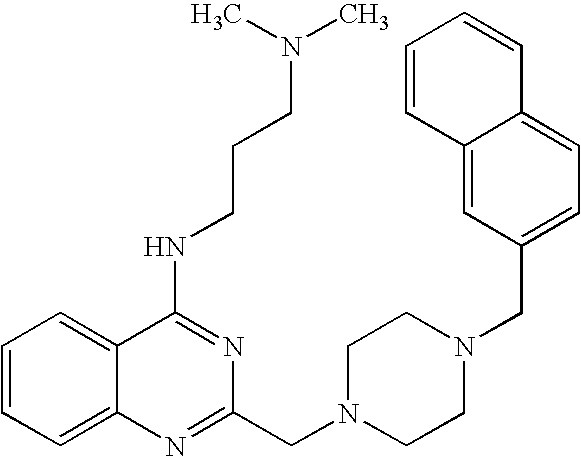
C1=CC=C2C(=C1)C(NCCCN(C)C)=NC(CN1CCN(CC3=CC=C4C(=C3)C=CC=C4)CC1)=N2
